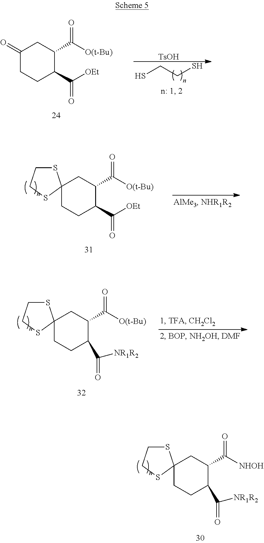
C1CC(C([OEt])=O)C(C([O(t-Bu)])=O)CC1=O.SCCS.[TsOH].C1CC(C([OEt])=O)C(C([O(t-Bu)])=O)CC12SCCS2.C1CC(C(=O)[NR1R2])C(C([NHOH])=O)CC12SCCS2.C1CC(C([NR1R2])=O)C(C([O(t-Bu)])=O)CC12SCCS2
